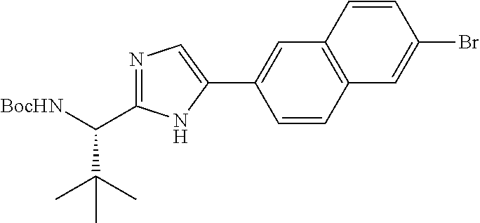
C1=CC2=C(C=C1C1=CN=C(C(C(C)(C)C)[BocHN])N1)C=CC(Br)=C2
